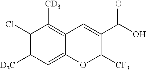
C1(Cl)=C([D3C])C=C2C(=C1[CD3])C=C(C(O)=O)C([CF3])O2
